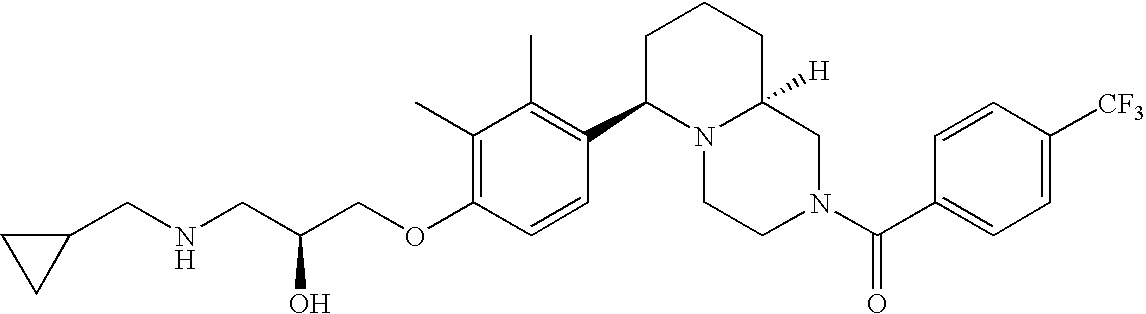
C(COC1=C(C)C(C)=C(C2N3C([H])(CN(C(C4=CC=C([CF3])C=C4)=O)CC3)CCC2)C=C1)(CNCC1CC1)O
